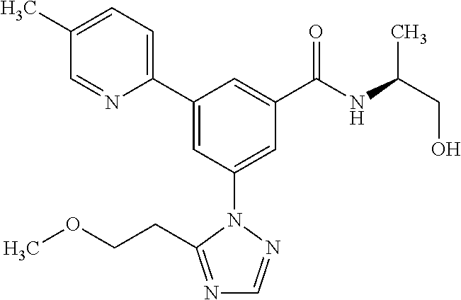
C1(C2=CC(N3N=CN=C3CCOC)=CC(C(NC(CO)C)=O)=C2)=CC=C(C)C=N1
